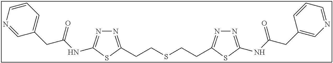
N1=C(CCSCCC2=NN=C(NC(CC3=CN=CC=C3)=O)S2)SC(NC(CC2=CC=CN=C2)=O)=N1
